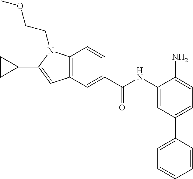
C12=C(C=C(C(NC3=CC(C4=CC=CC=C4)=CC=C3N)=O)C=C1)C=C(C1CC1)N2CCOC
